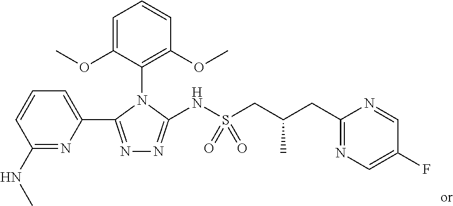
C1=C(OC)C(N2C(C3=CC=CC(NC)=N3)=NN=C2NS(CC(CC2=NC=C(F)C=N2)C)(=O)=O)=C(OC)C=C1
